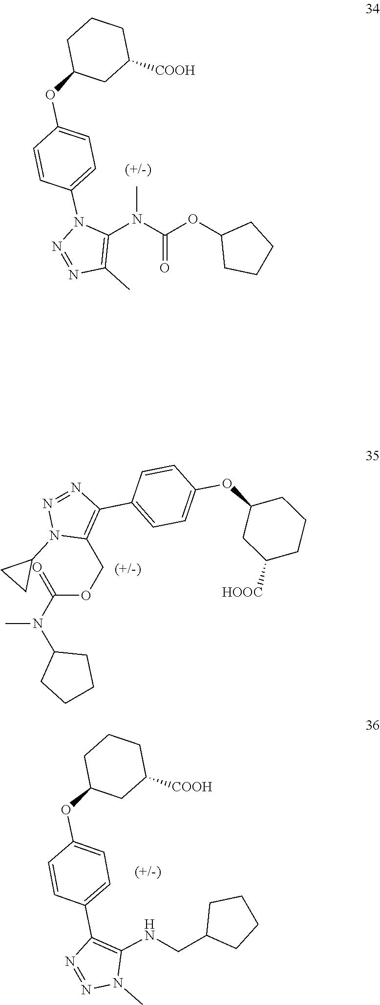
N1=NC(C)=C(N(C)C(OC2CCCC2)=O)N1C1=CC=C(OC2CCCC([COOH])C2)C=C1.C1(C2=C(COC(=O)N(C3CCCC3)C)N(C3CC3)N=N2)=CC=C(OC2CC([HOOC])CCC2)C=C1.C1C(OC2=CC=C(C3=C(NCC4CCCC4)N(C)N=N3)C=C2)CC([COOH])CC1
